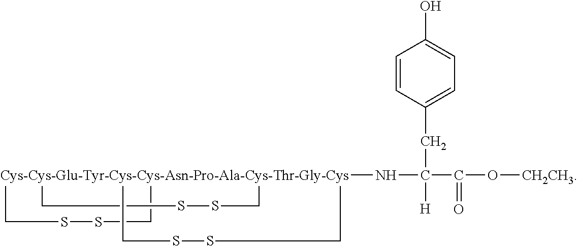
[Cys-Cys-Glu-Tyr-Cys-Cys-Asn-Pro-Ala-Cys-Thr-Gly-Cys]123(NC([H])(CC4=CC=C(O)C=C4)C(=O)O[CH2CH3])(CSSC1)(CSSC2)CSSC3
